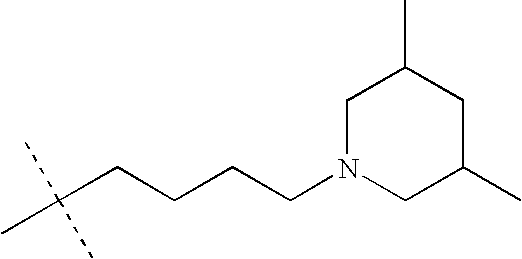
C(CCCCN1CC(C)CC(C)C1)(C)(C)C
